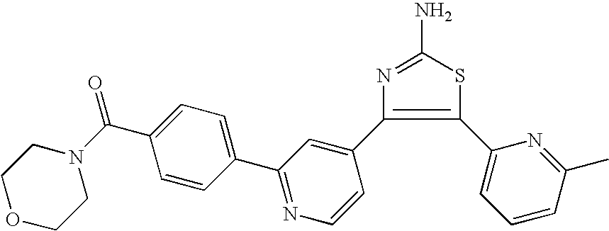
S1C(N)=NC(C2=CC(C3=CC=C(C(=O)N4CCOCC4)C=C3)=NC=C2)=C1C1=CC=CC(C)=N1
